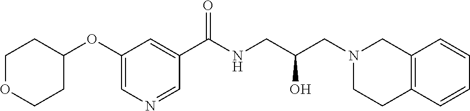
C1(OC2CCOCC2)=CN=CC(C(NCC(CN2CCC3=C(C2)C=CC=C3)O)=O)=C1
